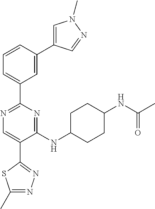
N1=C(C2=CC=CC(C3=CN(C)N=C3)=C2)N=C(NC2CCC(NC(C)=O)CC2)C(C2=NN=C(C)S2)=C1
